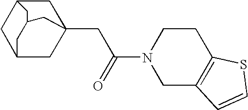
C12CC3(CC(=O)N4CC5=C(CC4)SC=C5)CC(C1)CC(C2)C3
